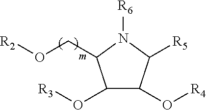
C(O[R2])C1N([R6])C([R5])C(O[R4])C1O[R3]
